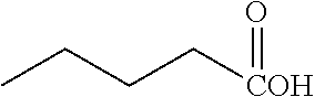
CCCC[COH]=O
